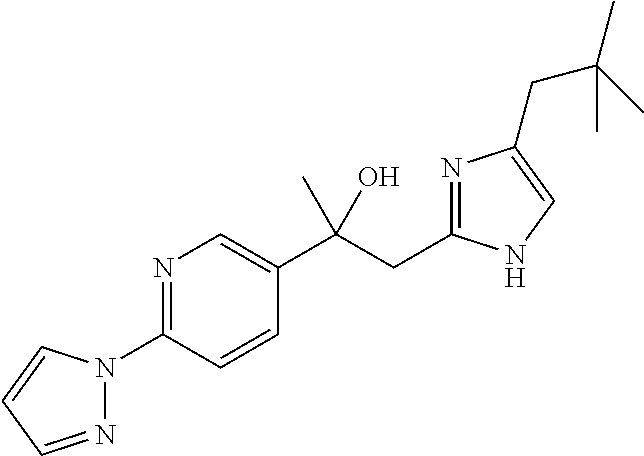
N1=C(N2N=CC=C2)C=CC(C(CC2=NC(CC(C)(C)C)=CN2)(O)C)=C1
